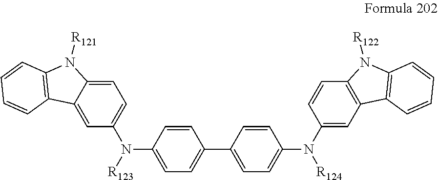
C1=CC(N(C2=CC=C3C(=C2)C2=C(N3[R121])C=CC=C2)[R123])=CC=C1C1=CC=C(N(C2=CC3=C(C=C2)N([R122])C2=C3C=CC=C2)[R124])C=C1
